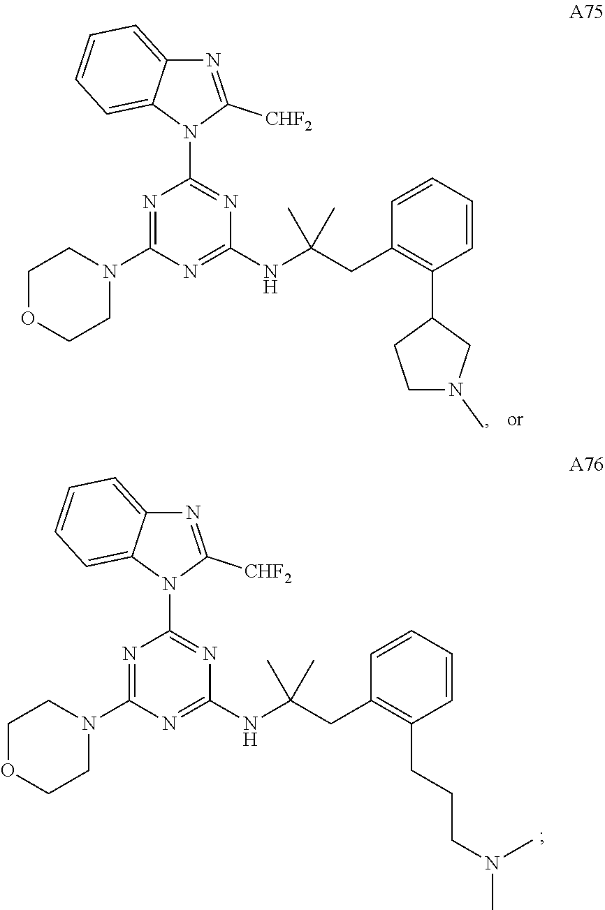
C1OCCN(C2=NC(N3C([CHF2])=NC4=CC=CC=C34)=NC(NC(CC3=C(CCCN(C)C)C=CC=C3)(C)C)=N2)C1.C1OCCN(C2=NC(N3C([CHF2])=NC4=CC=CC=C34)=NC(NC(CC3=C(C4CCN(C)C4)C=CC=C3)(C)C)=N2)C1
